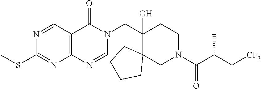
N1=CC2=C(N=C1SC)N=CN(CC1(O)C3(CN(C(C(C[CF3])C)=O)CC1)CCCC3)C2=O
